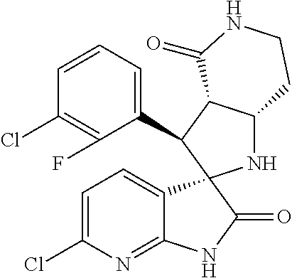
C1(C2C3C(NC24C2=CC=C(Cl)N=C2NC4=O)CCNC3=O)=CC=CC(Cl)=C1F
